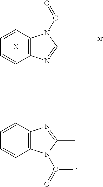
C1=CC=CC2=C1N(C(C)=O)C(C)=N2.[X].C1=CC=CC2=C1N=C(C)N2C(C)=O
